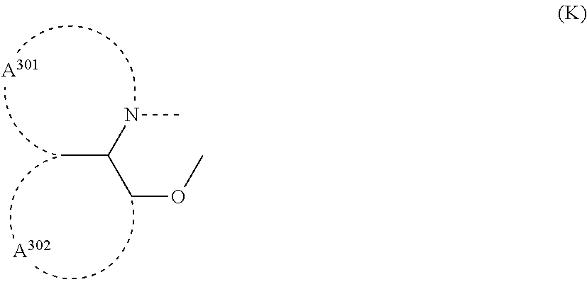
CC(NC)COC.[A301].[A302]
